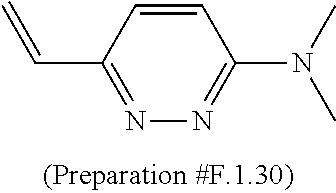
C1=CC(C=C)=NN=C1N(C)C
